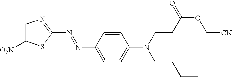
C1=C([O2N])SC(N=NC2=CC=C(N(CCC(OC[CN])=O)CCCC)C=C2)=N1
